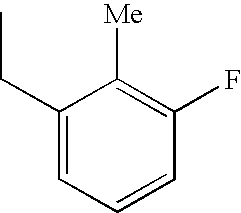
C1(CC)=CC=CC(F)=C1[Me]
